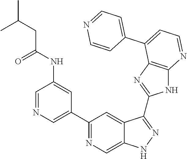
C1=NC=C(C2=NC=C3C(=C2)C(C2=NC4=C(N2)N=CC=C4C2=CC=NC=C2)=NN3)C=C1NC(=O)CC(C)C
